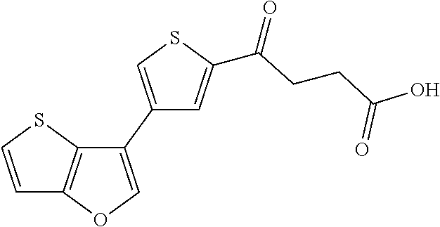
C1(C2=COC3=C2SC=C3)=CSC(C(=O)CCC(O)=O)=C1
